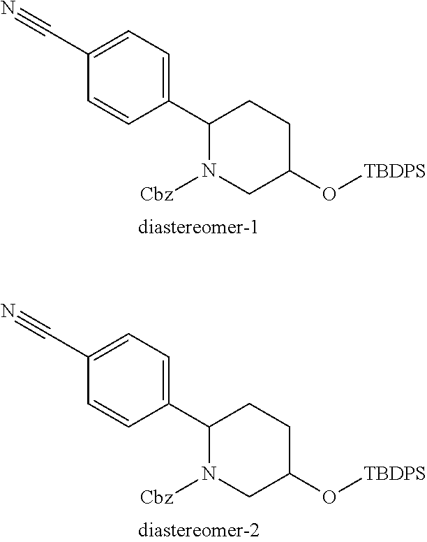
C1(C2CCC(O[TBDPS])CN2[Cbz])=CC=C(C#N)C=C1.C1(C2CCC(O[TBDPS])CN2[Cbz])=CC=C(C#N)C=C1
